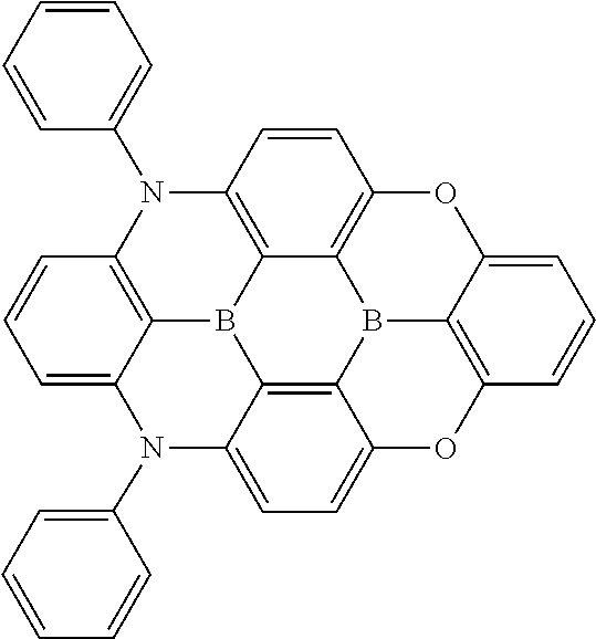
C1=CC=CC(N2C3=CC=C4OC5=C6C(=CC=C5)OC5=C7C8=C(N(C9=CC=CC=C9)C9=C(B8C3=C4B67)C2=CC=C9)C=C5)=C1
